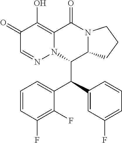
C1=CC(F)=C(F)C(C(C2=CC(F)=CC=C2)C2C3N(C(=O)C4=C(O)C(=O)C=NN24)CCC3)=C1
